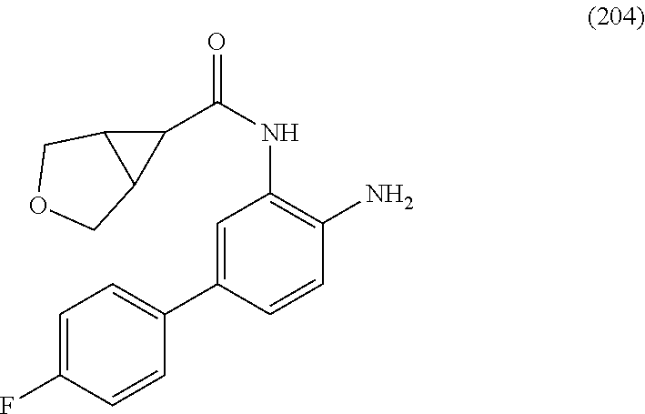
C1=CC(F)=CC=C1C1=CC(NC(=O)C2C3C2COC3)=C(N)C=C1
